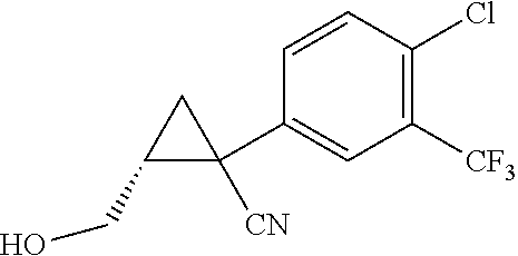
C1(CO)C([CN])(C2=CC([CF3])=C(Cl)C=C2)C1
